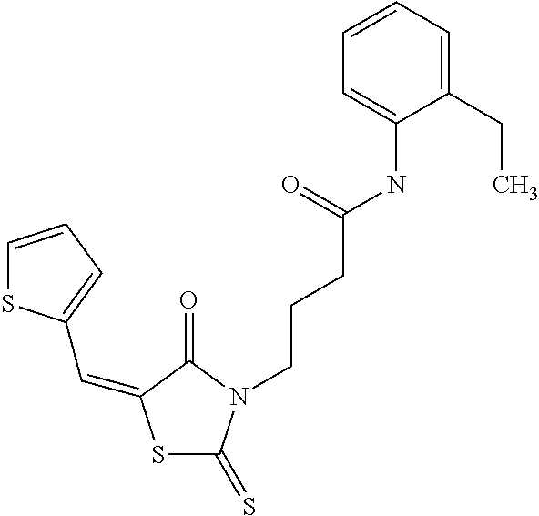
S1C(=S)N(CCCC(NC2=CC=CC=C2CC)=O)C(=O)C1=CC1=CC=CS1
